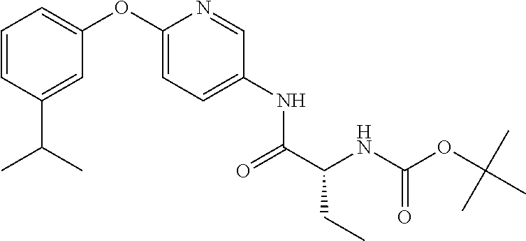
C1=CC(C(C)C)=CC(OC2=CC=C(NC(C(NC(OC(C)(C)C)=O)CC)=O)C=N2)=C1
